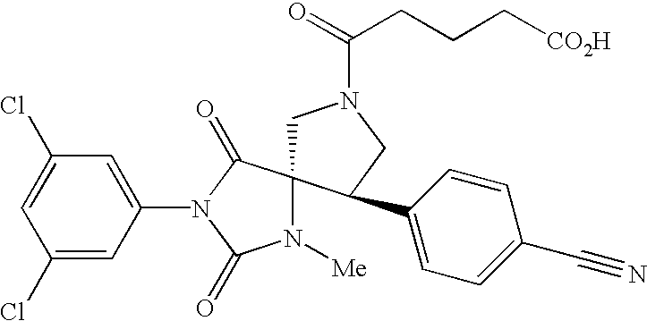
C1(Cl)=CC(N2C(=O)C3(N([Me])C2=O)CN(C(=O)CCC[CO2H])CC3C2=CC=C(C#N)C=C2)=CC(Cl)=C1
